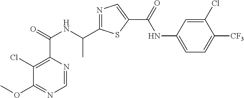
C1=NC(C(=O)NC(C2=NC=C(C(=O)NC3=CC=C([CF3])C(Cl)=C3)S2)C)=C(Cl)C(OC)=N1
